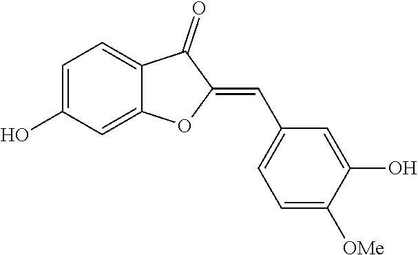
C1=C(O)C=C2C(=C1)C(=O)C(=CC1=CC=C([OMe])C(O)=C1)O2
